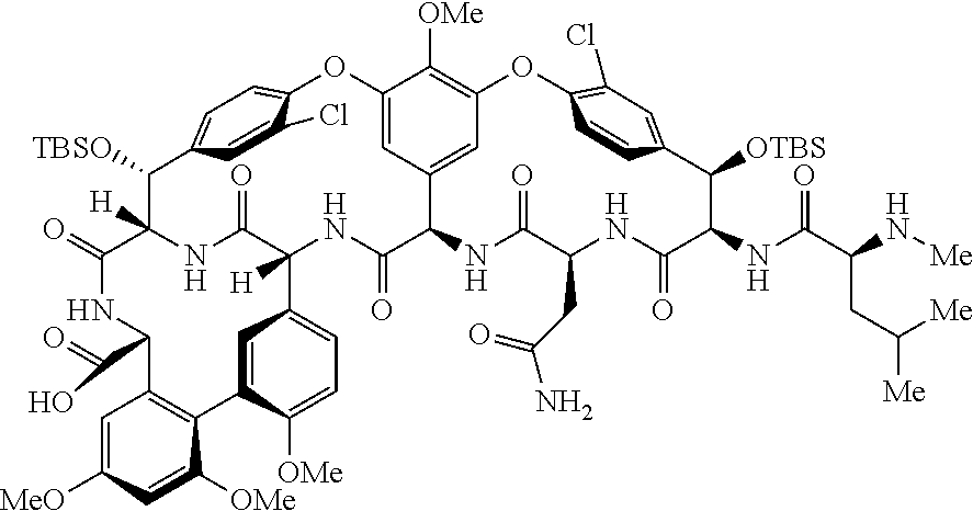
C12=CC3=CC(=C1[OMe])OC1=C(Cl)C=C(C([OTBS])C(NC(C(N[Me])CC([Me])[Me])=O)C(=O)NC(CC(=O)N)C(=O)NC3C(=O)NC3([H])C(=O)NC([H])(C([TBSO])C4=CC=C(O2)C(Cl)=C4)C(=O)NC(C(=O)O)C2=C(C4=CC3=CC=C4[OMe])C([OMe])=CC([MeO])=C2)C=C1
